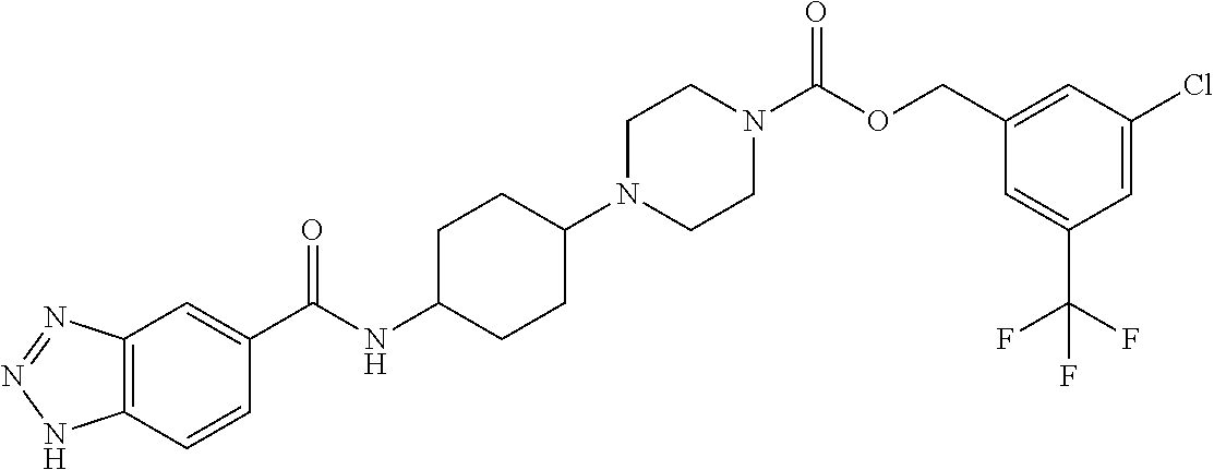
C12=C(C=CC(C(NC3CCC(N4CCN(C(OCC5=CC(Cl)=CC(C(F)(F)F)=C5)=O)CC4)CC3)=O)=C1)NN=N2
